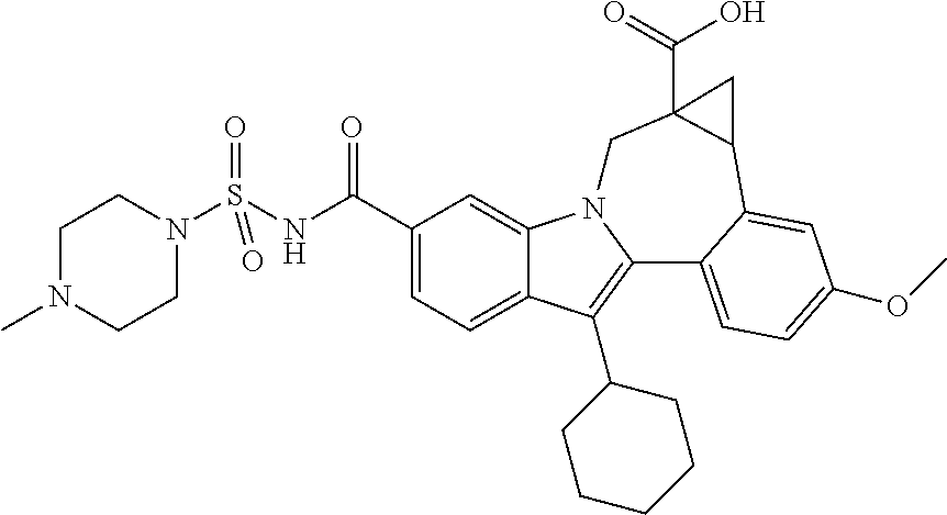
C1N(S(NC(C2=CC=C3C(=C2)N2C(=C3C3CCCCC3)C3=CC=C(OC)C=C3C3C(C(=O)O)(C2)C3)=O)(=O)=O)CCN(C)C1
